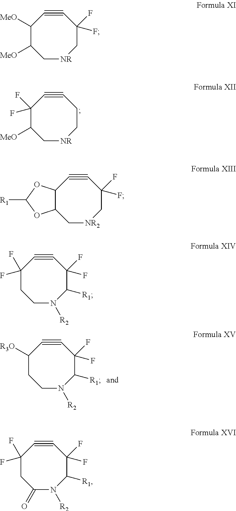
C1(F)(F)C([MeO])C[NR]CCC#C1.C1([R3O])CCN([R2])C([R1])C(F)(F)C#C1.C1([MeO])C([MeO])C[NR]CC(F)(F)C#C1.C12C(C[NR2]CC(F)(F)C#C1)OC([R1])O2.C1(F)(F)CCN([R2])C([R1])C(F)(F)C#C1.C1(F)(F)CC(=O)N([R2])C([R1])C(F)(F)C#C1
